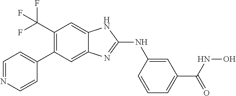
C1(C(F)(F)F)=C(C2=CC=NC=C2)C=C2C(=C1)NC(NC1=CC(C(=O)NO)=CC=C1)=N2
